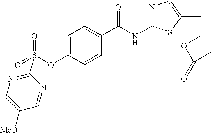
C1=C(OS(=O)(=O)C2=NC=C([MeO])C=N2)C=CC(C(NC2=NC=C(CCOC(=O)C)S2)=O)=C1
